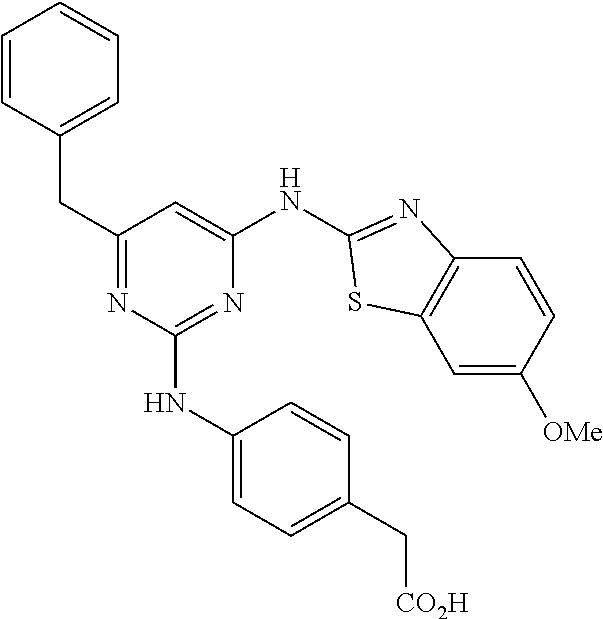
C1=C([OMe])C=CC2=C1SC(NC1=CC(CC3=CC=CC=C3)=NC(NC3=CC=C(C[CO2H])C=C3)=N1)=N2
